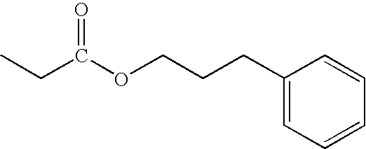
C1(CCCOC(CC)=O)=CC=CC=C1
